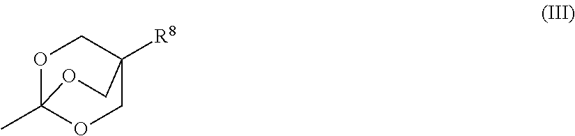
C1OC2(C)OCC1([R8])CO2
